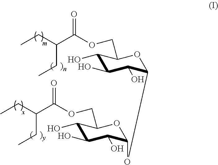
C1(O)C(O)C(O)C(OC2C(O)C(O)C(O)C(COC(=O)C(CC)CC)O2)OC1COC(=O)C(CC)CC
